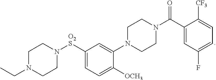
C1([O2S]N2CCN(CC)CC2)=CC=C([OCH3])C(N2CCN(C(C3=CC(F)=CC=C3[CF3])=O)CC2)=C1
